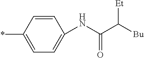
C1=CC(NC(C([Bu])[Et])=O)=CC=C1*
